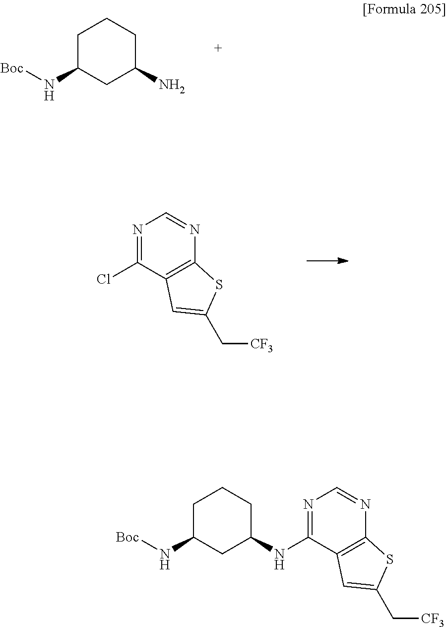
C1C(N[Boc])CC(N)CC1.N1=C(Cl)C2=C(N=C1)SC(C[CF3])=C2.C1C(N[Boc])CC(NC2=NC=NC3=C2C=C(C[CF3])S3)CC1
